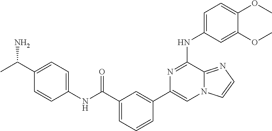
C1=C(NC2=NC(C3=CC(C(=O)NC4=CC=C(C(N)C)C=C4)=CC=C3)=CN3C2=NC=C3)C=C(OC)C(OC)=C1
